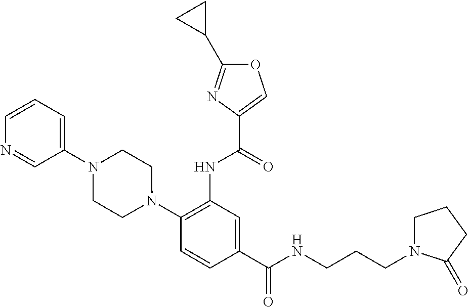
C1(NC(=O)C2=COC(C3CC3)=N2)=C(N2CCN(C3=CC=CN=C3)CC2)C=CC(C(=O)NCCCN2CCCC2=O)=C1
